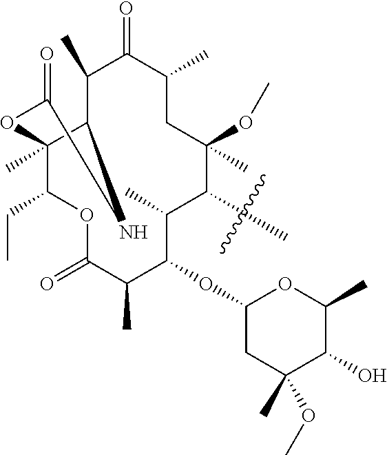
C1(C)C2C(C)(C(CC)OC(=O)C(C)C(OC3CC(C)(OC)C(O)C(C)O3)C(C)C(C)C(OC)(C)CC(C)C1=O)OC(=O)N2
